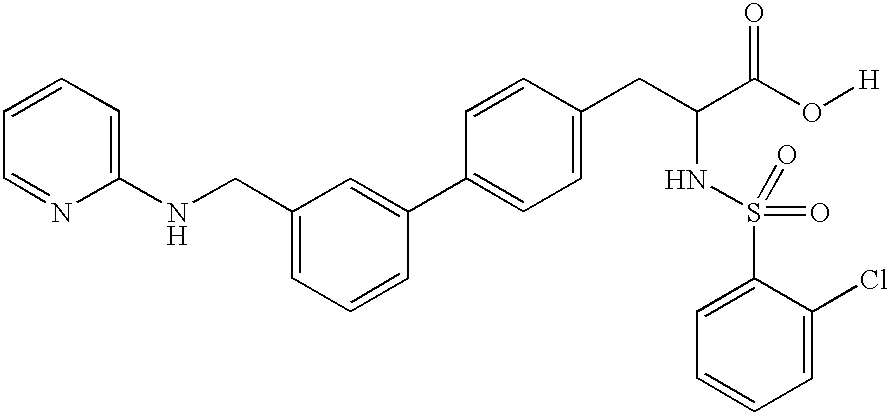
C1=CC=C(NCC2=CC=CC(C3=CC=C(CC(C(O[H])=O)NS(=O)(=O)C4=CC=CC=C4Cl)C=C3)=C2)N=C1
